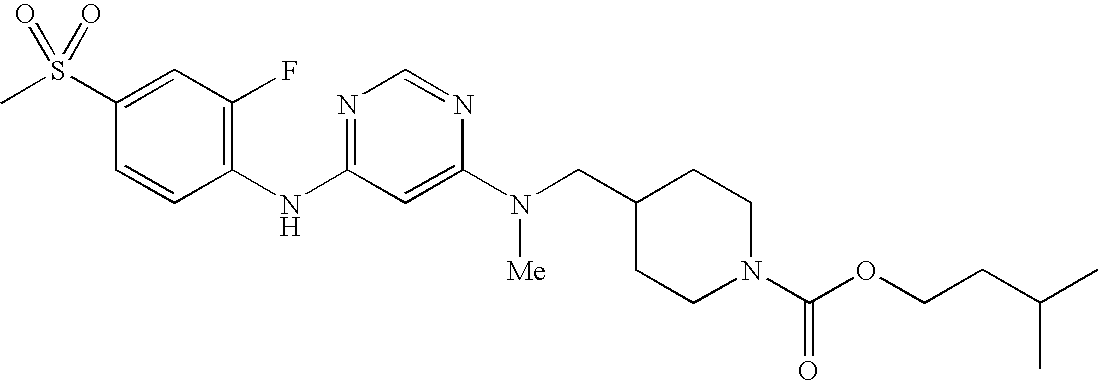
C1(S(C)(=O)=O)=CC(F)=C(NC2=NC=NC(N(CC3CCN(C(OCCC(C)C)=O)CC3)[Me])=C2)C=C1
